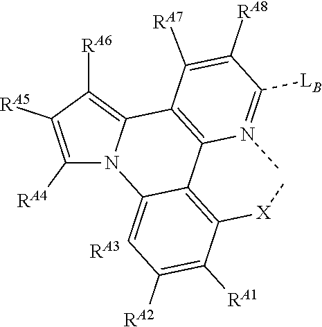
[LB]C1=N(C)C2=C(C3=C([RA6])C([RA5])=C([RA4])N3C3=CC([RA2])=C([RA1])C([X]C)=C32)C([RA7])=C1[RA8].[RA3]
